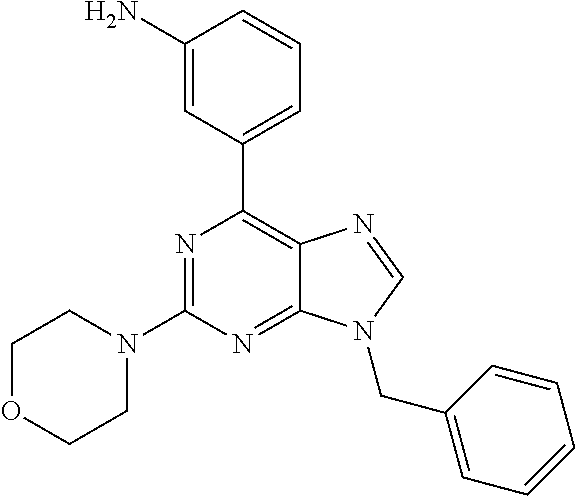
N1=C(N2CCOCC2)N=C2C(=C1C1=CC=CC(N)=C1)N=CN2CC1=CC=CC=C1
